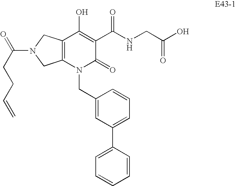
C12=C(N(CC3=CC(C4=CC=CC=C4)=CC=C3)C(=O)C(C(NCC(O)=O)=O)=C1O)CN(C(CCC=C)=O)C2
